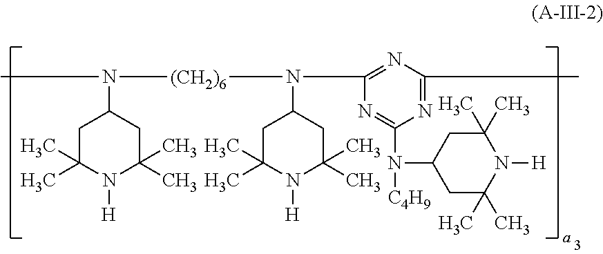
CN([(CH2)6]N(C1=NC(C)=NC(N([C4H9])C2CC(C)(C)N([H])C(C)(C)C2)=N1)C1CC(C)(C)N([H])C(C)(C)C1)C1CC(C)(C)N([H])C(C)(C)C1
